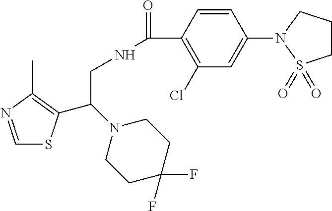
C1=NC(C)=C(C(N2CCC(F)(F)CC2)CNC(=O)C2=C(Cl)C=C(N3CCCS3(=O)=O)C=C2)S1
